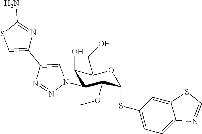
C1(O)C(N2C=C(C3=CSC(N)=N3)N=N2)C(OC)C(SC2=CC=C3C(=C2)SC=N3)OC1CO
